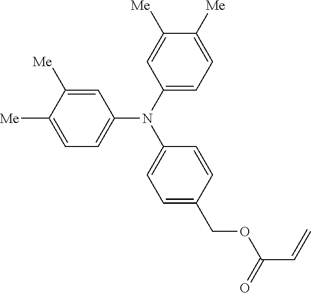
C1=C([Me])C([Me])=CC(N(C2=CC=C(COC(=O)C=C)C=C2)C2=CC=C([Me])C([Me])=C2)=C1
